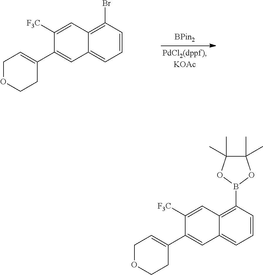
C12=C(B3OC(C)(C)C(C)(C)O3)C=CC=C1C=C(C1=CCOCC1)C([F3C])=C2.C12=C(Br)C=CC=C1C=C(C1=CCOCC1)C([F3C])=C2
